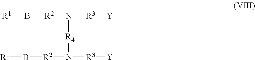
[R1]B[R2]N([R3][Y])[R4]N([R3][Y])[R2]B[R1]
